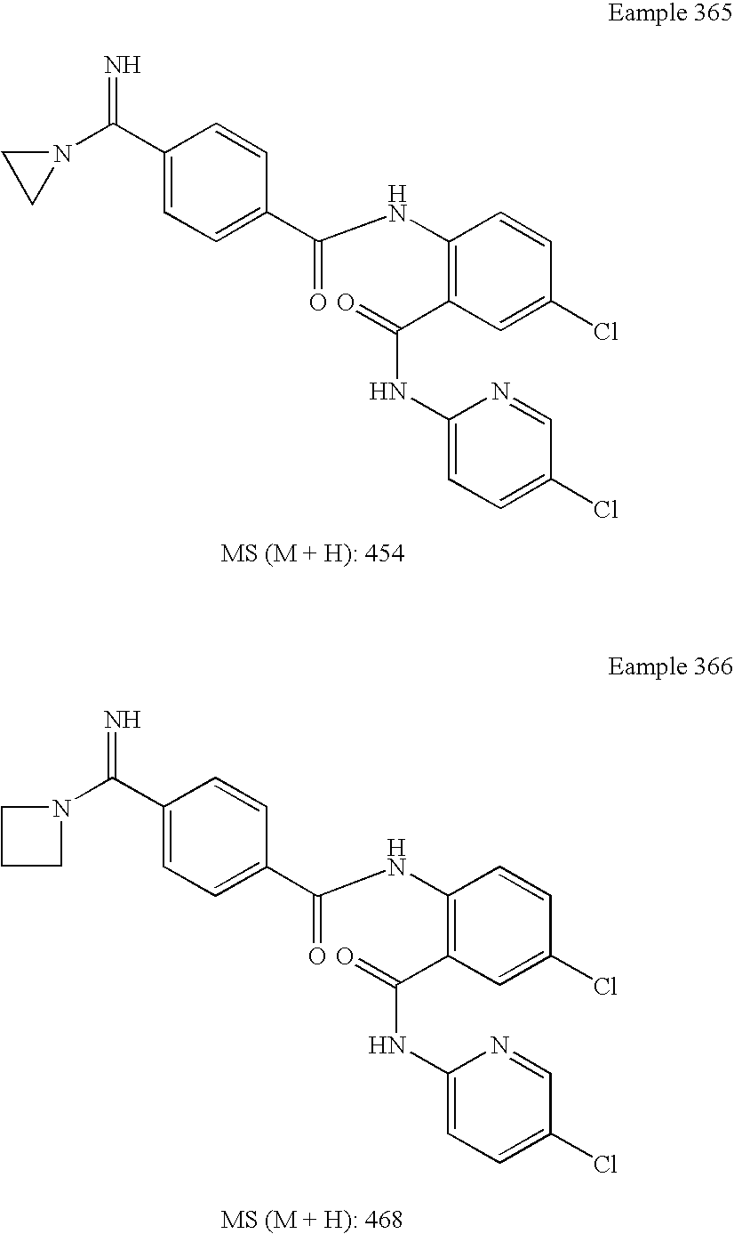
N=C(C1=CC=C(C(NC2=C(C(NC3=CC=C(Cl)C=N3)=O)C=C(Cl)C=C2)=O)C=C1)N1CC1.C1(C(=N)N2CCC2)=CC=C(C(NC2=C(C(NC3=CC=C(Cl)C=N3)=O)C=C(Cl)C=C2)=O)C=C1
